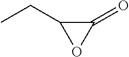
C1(=O)C(CC)O1
